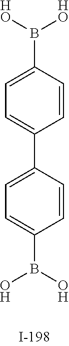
C1=C(C2=CC=C(B([HO])[HO])C=C2)C=CC(B(O)O)=C1
